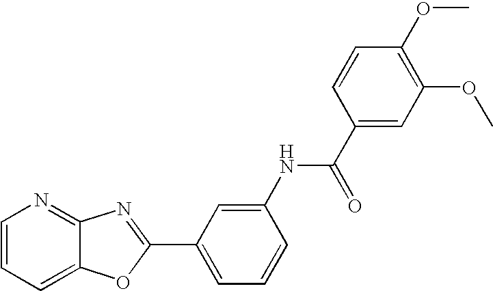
C1=CC=C2C(=N1)N=C(C1=CC=CC(NC(C3=CC(OC)=C(OC)C=C3)=O)=C1)O2
